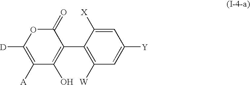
C1([D])=C([A])C(O)=C(C2=C([W])C=C([Y])C=C2[X])C(=O)O1
